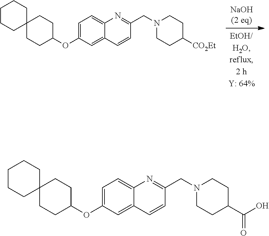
C12(CCC(OC3=CC=C4N=C(CN5CCC([CO2Et])CC5)C=CC4=C3)CC1)CCCCC2.C12(CCC(OC3=CC=C4N=C(CN5CCC(C(O)=O)CC5)C=CC4=C3)CC1)CCCCC2
